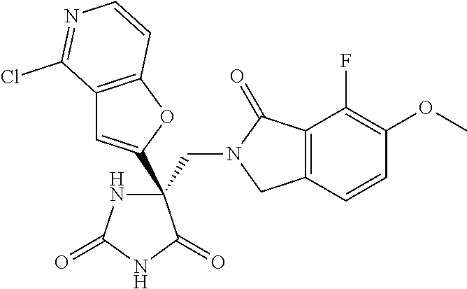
C(C1(C2=CC3=C(O2)C=CN=C3Cl)NC(=O)NC1=O)N1CC2=C(C1=O)C(F)=C(OC)C=C2
